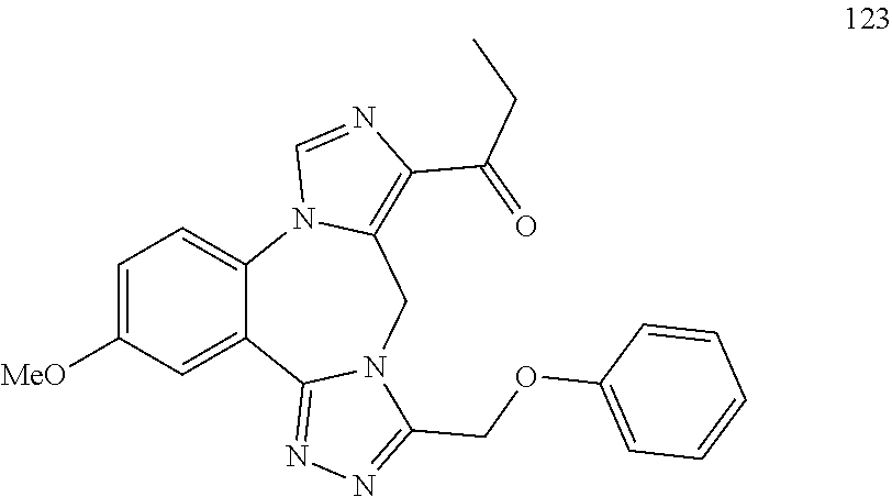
C1=C([MeO])C=C2C(=C1)N1C(=C(C(=O)CC)N=C1)CN1C2=NN=C1COC1=CC=CC=C1
